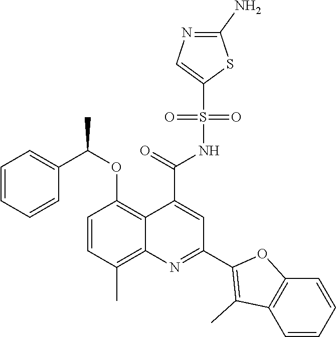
C1=CC(C)=C2C(=C1OC(C1=CC=CC=C1)C)C(C(=O)NS(C1=CN=C(N)S1)(=O)=O)=CC(C1=C(C)C3=C(O1)C=CC=C3)=N2
